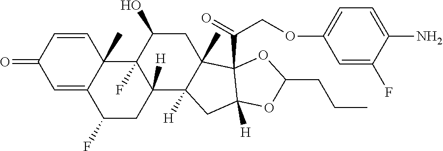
C1(F)CC2([H])C(F)(C3(C)C1=CC(=O)C=C3)C(O)CC1(C)C2([H])CC2([H])C1(C(COC1=CC=C(N)C(F)=C1)=O)OC(CCC)O2
